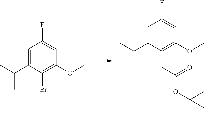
C1=C(C(C)C)C(CC(OC(C)(C)C)=O)=C(OC)C=C1F.C1=C(C(C)C)C(Br)=C(OC)C=C1F
